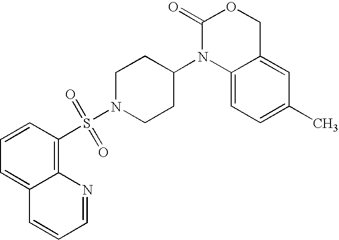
C1(=O)N(C2CCN(S(=O)(=O)C3=C4C(=CC=C3)C=CC=N4)CC2)C2=CC=C(C)C=C2CO1
